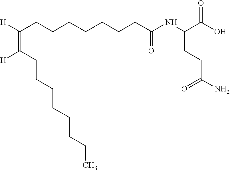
[H]C(CCCCCCCC(NC(C(O)=O)CCC(N)=O)=O)=C(CCCCCCCC)[H]
